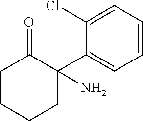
C1CCCC(C2=CC=CC=C2Cl)(N)C1=O
